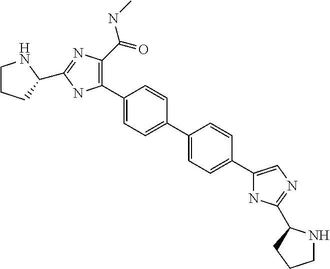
C1(C2=C(C(=O)NC)N=C(C3CCCN3)N2)=CC=C(C2=CC=C(C3=CN=C(C4NCCC4)N3)C=C2)C=C1
